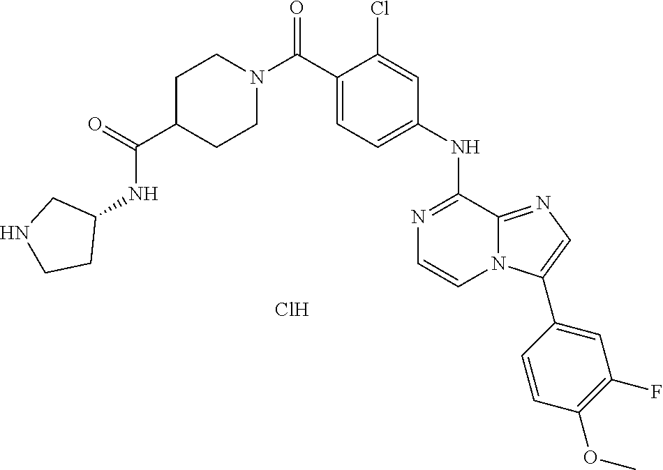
C1C(C(=O)NC2CNCC2)CCN(C(C2=CC=C(NC3=NC=CN4C3=NC=C4C3=CC(F)=C(OC)C=C3)C=C2Cl)=O)C1.Cl
